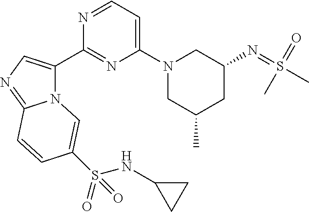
N12C(C3=NC(N4CC(C)CC(N=S(C)(=O)C)C4)=CC=N3)=CN=C1C=CC(S(NC1CC1)(=O)=O)=C2
